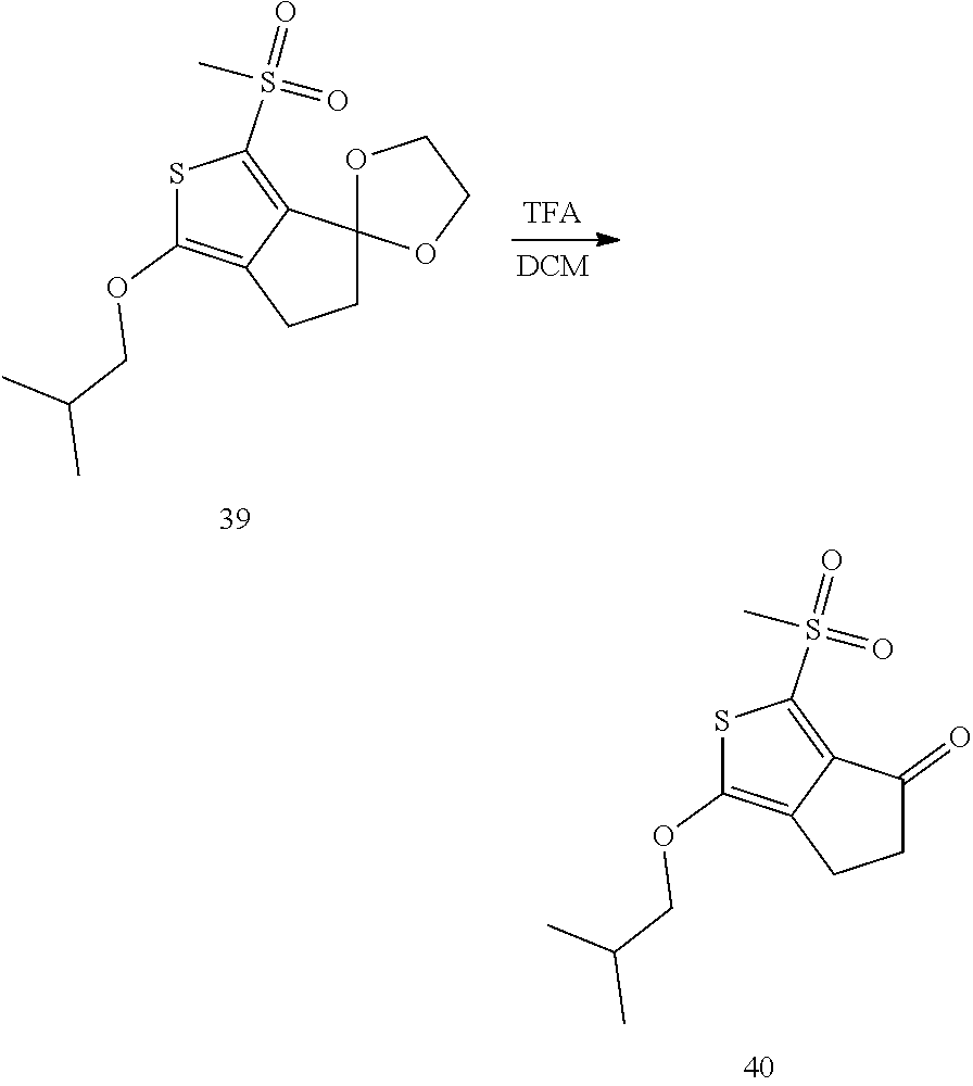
S1C(OCC(C)C)=C2C(=C1S(=O)(C)=O)C(=O)CC2.S1C(OCC(C)C)=C2C(=C1S(=O)(C)=O)C1(CC2)OCCO1
